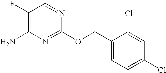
C1(F)=C(N)N=C(OCC2=CC=C(Cl)C=C2Cl)N=C1
